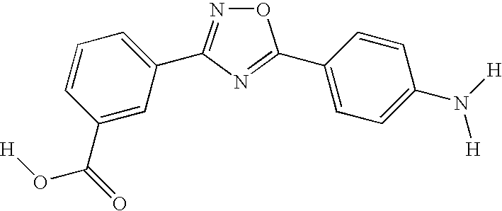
C1(C(=O)O[H])=CC(C2=NOC(C3=CC=C(N([H])[H])C=C3)=N2)=CC=C1
